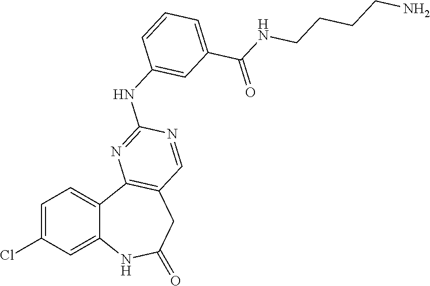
C1=C(Cl)C=C2C(=C1)C1=C(CC(=O)N2)C=NC(NC2=CC(C(NCCCCN)=O)=CC=C2)=N1
